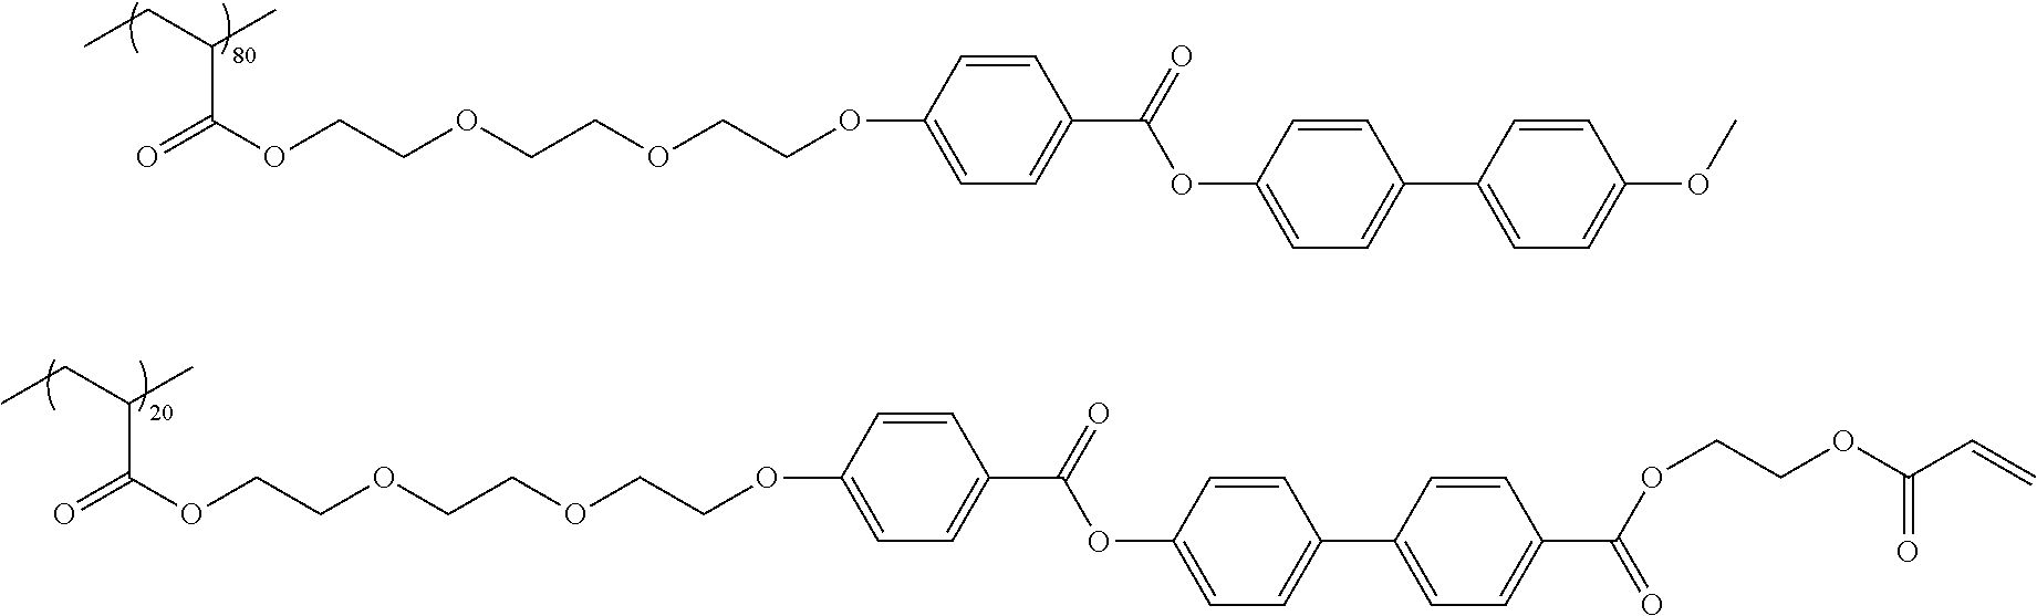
O=C(OCCOCCOCCOC1=CC=C(C(=O)OC2=CC=C(C3=CC=C(OC)C=C3)C=C2)C=C1)C(CC)C.O=C(OCCOCCOCCOC1=CC=C(C(=O)OC2=CC=C(C3=CC=C(C(OCCOC(C=C)=O)=O)C=C3)C=C2)C=C1)C(CC)C
